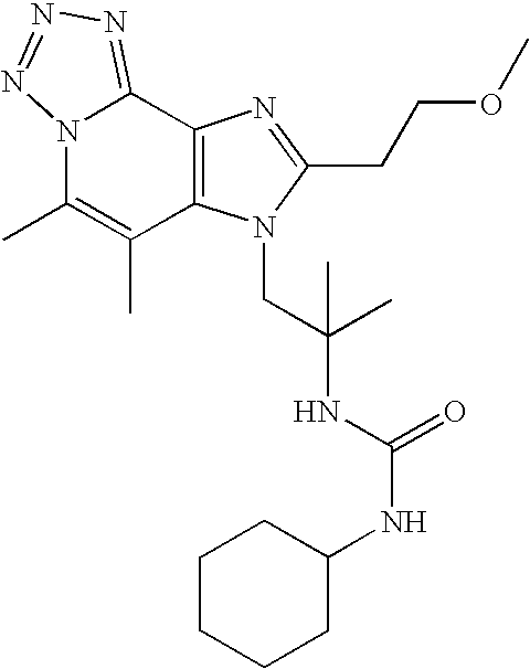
N12C(C)=C(C)C3=C(C1=NN=N2)N=C(CCOC)N3CC(C)(C)NC(=O)NC1CCCCC1
